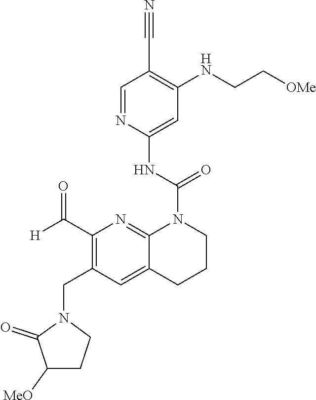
C1=NC(NC(N2C3=NC(C(=O)[H])=C(CN4C(=O)C([MeO])CC4)C=C3CCC2)=O)=CC(NCC[OMe])=C1C#N
